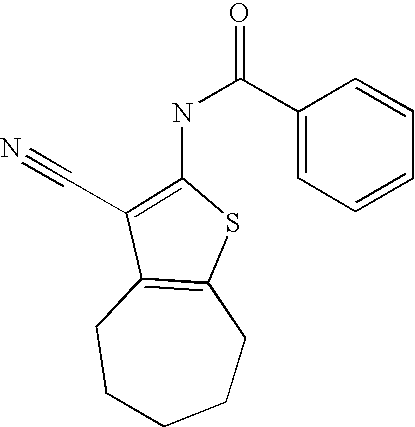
C1CCCC2=C(C1)C(C#N)=C(NC(C1=CC=CC=C1)=O)S2
